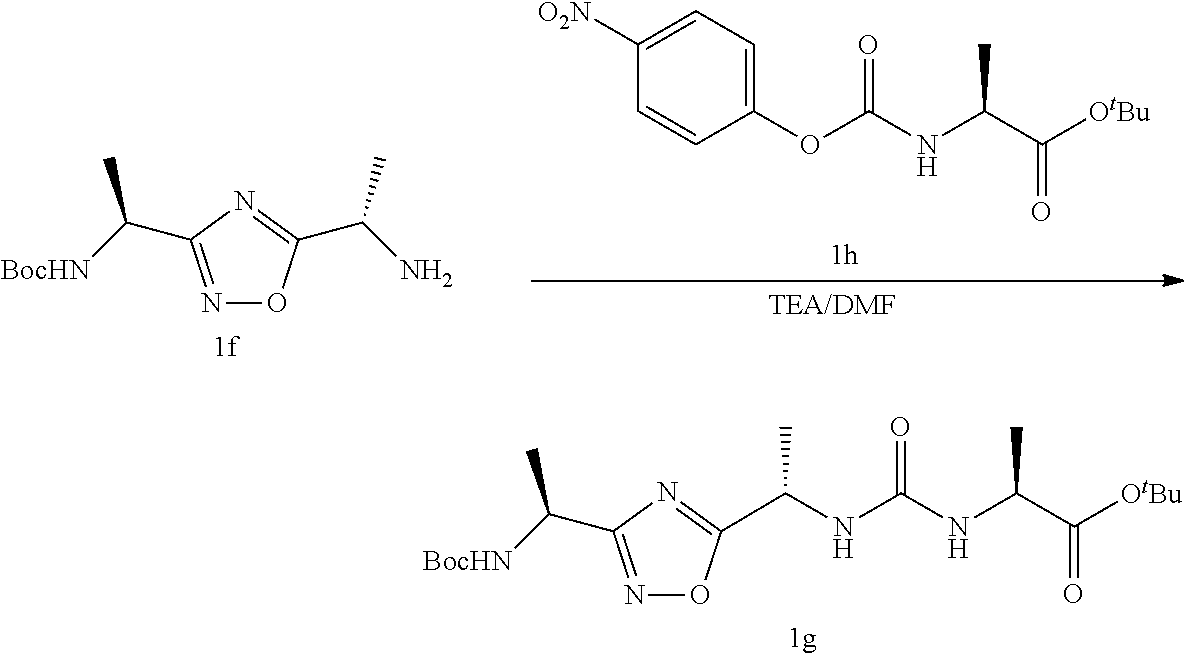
C1(OC(NC(C([OtBu])=O)C)=O)=CC=C([O2N])C=C1.N1=C(C([BocHN])C)N=C(C(N)C)O1.N1=C(C([BocHN])C)N=C(C(NC(NC(C([OtBu])=O)C)=O)C)O1
